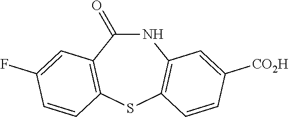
N1C(=O)C2=C(SC3=C1C=C([CO2H])C=C3)C=CC(F)=C2
